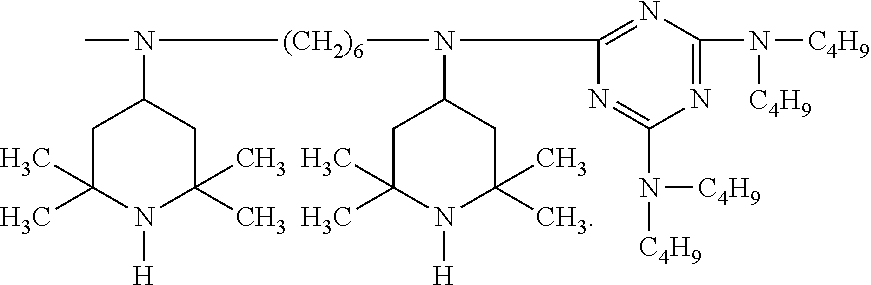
N([(CH2)6]N(C1=NC(N([C4H9])[C4H9])=NC(N([C4H9])[C4H9])=N1)C1CC(C)(C)N([H])C(C)(C)C1)(C1CC(C)(C)N([H])C(C)(C)C1)C
